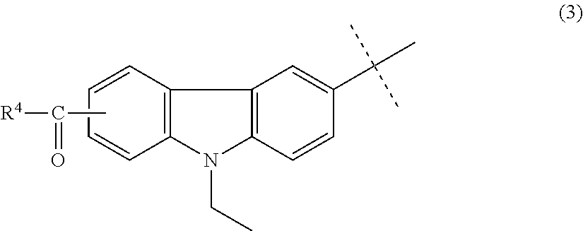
C12=C(N(CC)C3=C1C=C(C(C)(C)C)C=C3)C=CC=C2.CC(=O)[R4]
